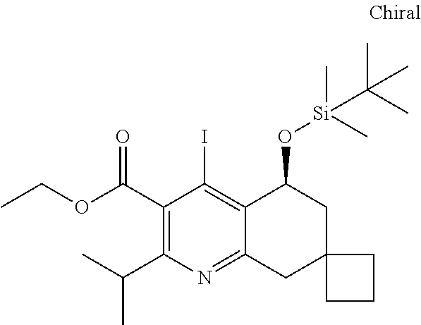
C1(C(OCC)=O)=C(C(C)C)N=C2C(=C1I)C(O[Si](C)(C)C(C)(C)C)CC1(C2)CCC1
